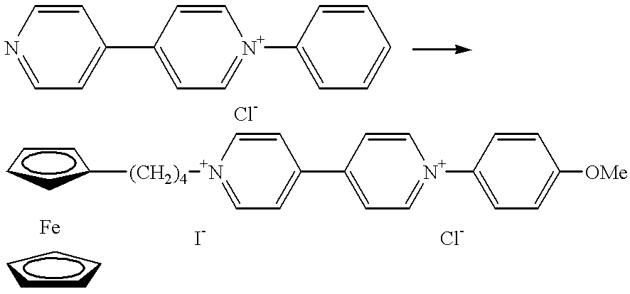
C1=CN=CC=C1C1=CC=[N+](C2=CC=CC=C2)C=C1.C1CCC([(CH2)4][N+]2=CC=C(C3=CC=[N+](C4=CC=C([OMe])C=C4)C=C3)C=C2)C1.C1CCCC1
